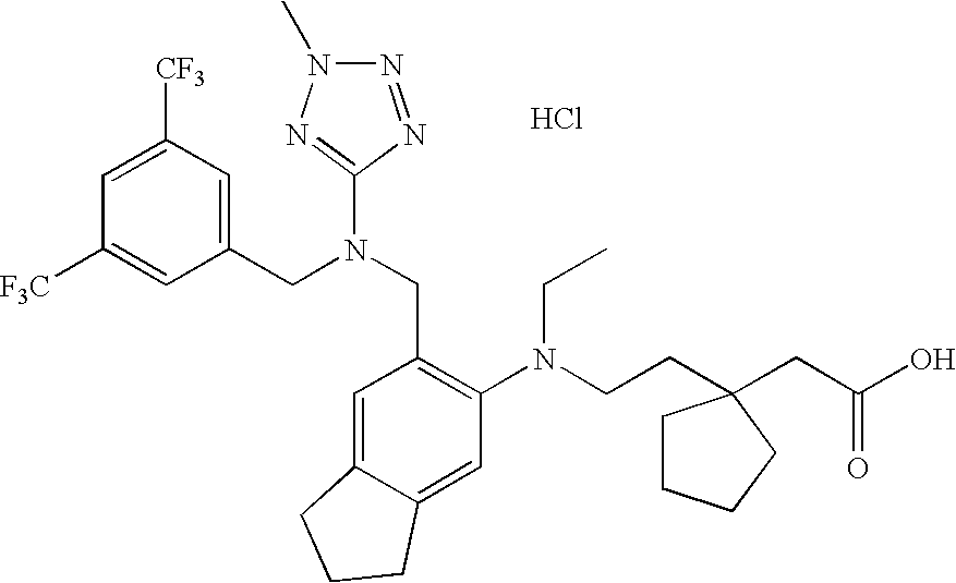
Cl.C1=C([CF3])C=C(CN(CC2=C(N(CCC3(CC(O)=O)CCCC3)CC)C=C3C(=C2)CCC3)C2=NN(C)N=N2)C=C1[F3C]
